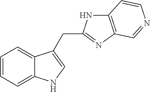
C1=CC=C2C(=C1)C(CC1=NC3=C(N1)C=CN=C3)=CN2
